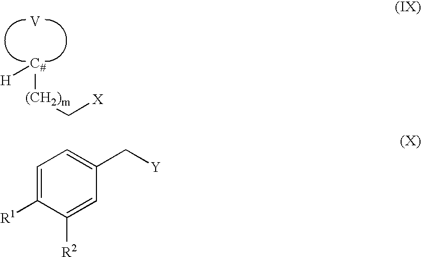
[V].[C#]([(CH2)m]C[X])[H].[Y]CC1=CC=C([R1])C([R2])=C1
